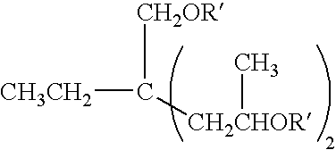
[CH3CH2]C([CH2CHOR]C)[CH2OR]
